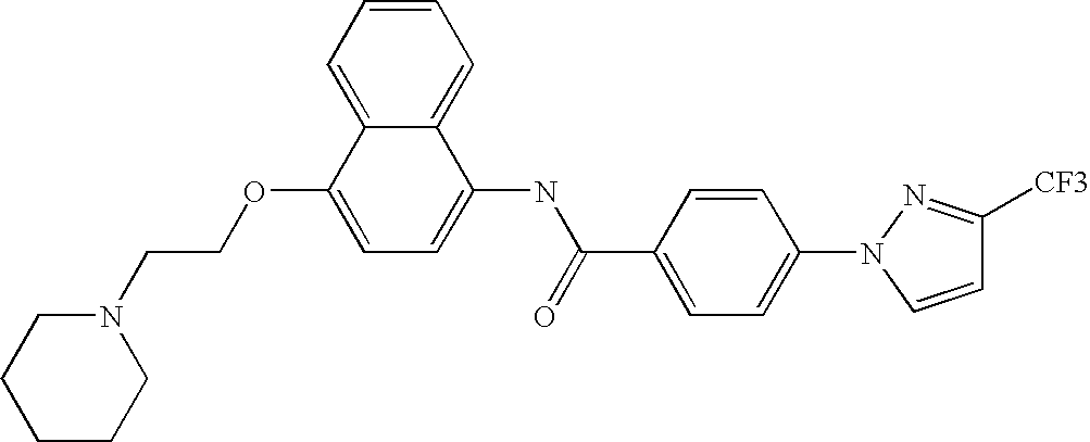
C1=CC=C2C(=C1)C(NC(C1=CC=C(N3N=C([CF3])C=C3)C=C1)=O)=CC=C2OCCN1CCCCC1
